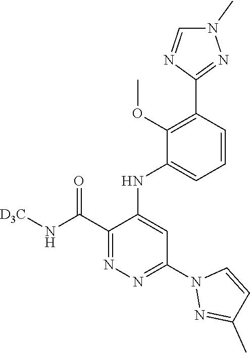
C1(C(N[D3C])=O)=NN=C(N2N=C(C)C=C2)C=C1NC1=CC=CC(C2=NN(C)C=N2)=C1OC
